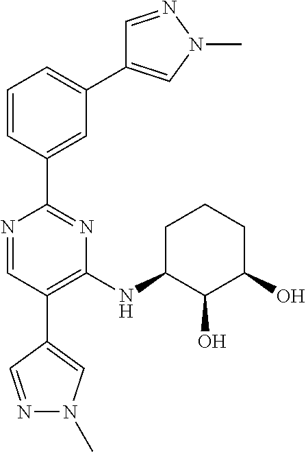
C1=NN(C)C=C1C1=CC=CC(C2=NC(NC3C(O)C(O)CCC3)=C(C3=CN(C)N=C3)C=N2)=C1
